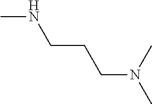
C(N(C)C)CCNC
